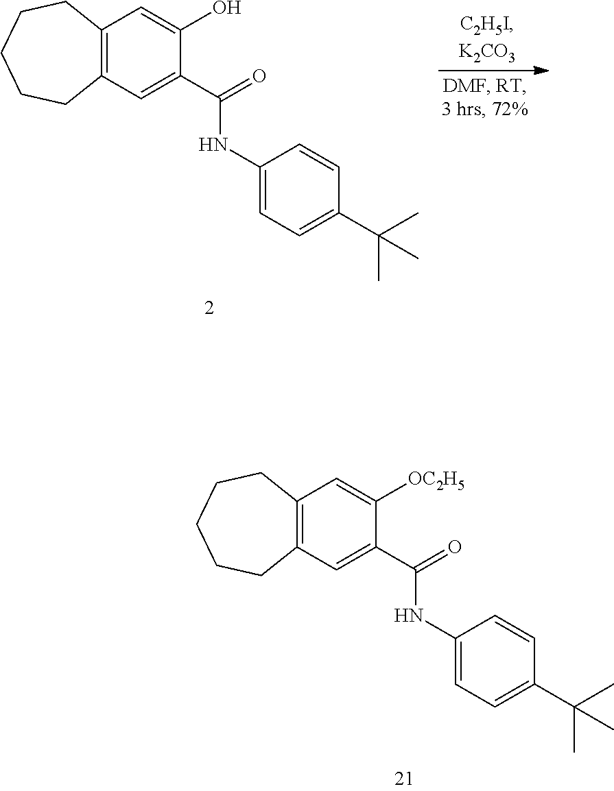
C1=C([OC2H5])C(C(=O)NC2=CC=C(C(C)(C)C)C=C2)=CC2=C1CCCCC2.C1=C(O)C(C(=O)NC2=CC=C(C(C)(C)C)C=C2)=CC2=C1CCCCC2
